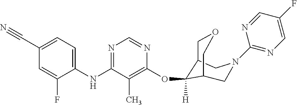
C1(NC2=NC=NC(OC3([H])C4COCC3CN(C3=NC=C(F)C=N3)C4)=C2C)=CC=C(C#N)C=C1F
